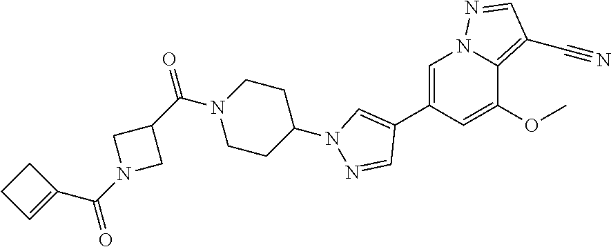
C1=C(C2=CN(C3CCN(C(C4CN(C(=O)C5=CCC5)C4)=O)CC3)N=C2)C=C(OC)C2=C(C#N)C=NN12
